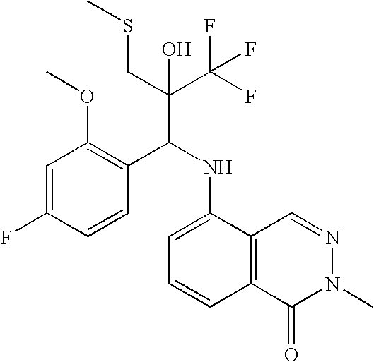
C1=C(F)C=CC(C(NC2=CC=CC3=C2C=NN(C)C3=O)C(C(F)(F)F)(CSC)O)=C1OC
